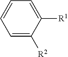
C1=CC=C([R2])C([R1])=C1
